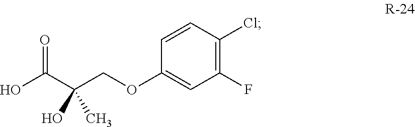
OC(=O)C(COC1=CC(F)=C(Cl)C=C1)(O)C
